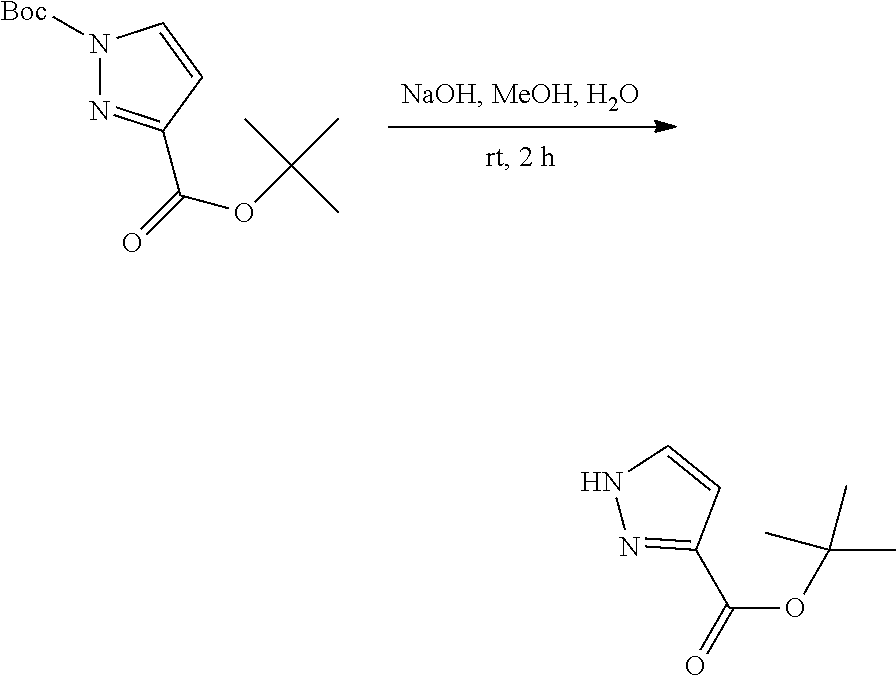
C(=O)(OC(C)(C)C)C1=NN([Boc])C=C1.C(=O)(OC(C)(C)C)C1=NNC=C1
